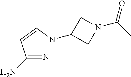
C(=N)(C=CNC1CN(C(C)=O)C1)N
